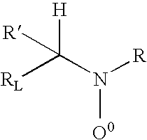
C(N([R])[O0])([RL])([H])[R]
